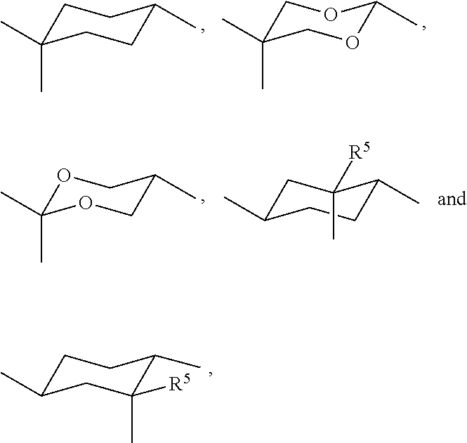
C1C(C)CC(C)([R5])C(C)C1.C1C(C)(C)CCC(C)C1.C1C(C)(C)COC(C)O1.O1C(C)(C)OCC(C)C1.C1C(C)CCC(C)C1(C)[R5]
